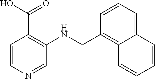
C1=CN=CC(NCC2=C3C(=CC=C2)C=CC=C3)=C1C(O)=O
